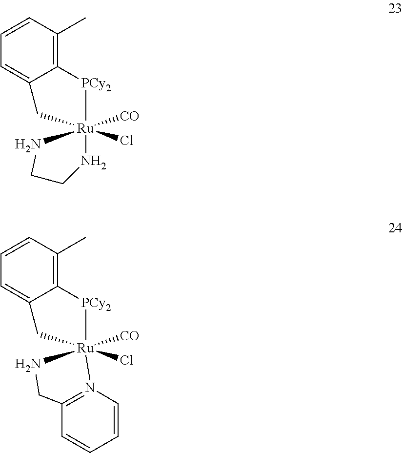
C1=CC(C)=C2C(=C1)C[Ru]1([CO])(Cl)([PCy2]2)NCCN1.C1=CC(C)=C2C(=C1)C[Ru]1([CO])(Cl)([PCy2]2)N2=C(C=CC=C2)CN1
